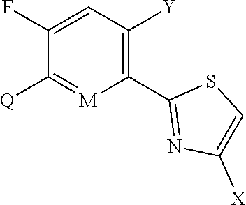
C1(F)=CC([Y])=C(C2=NC([X])=CS2)[M]=C1[Q]
